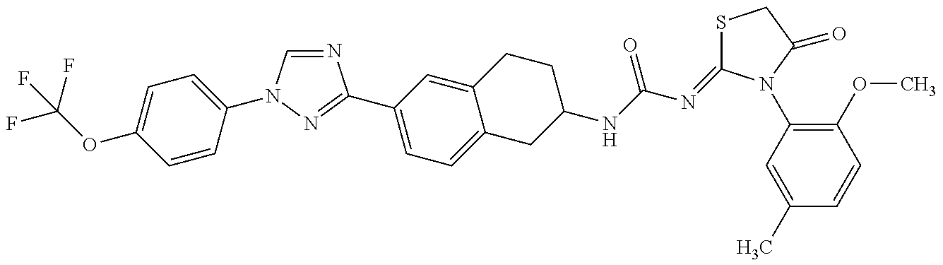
FC(OC1=CC=C(N2C=NC(C3=CC=C4C(=C3)CCC(NC(=O)N=C3SCC(=O)N3C3=C(OC)C=CC(C)=C3)C4)=N2)C=C1)(F)F
